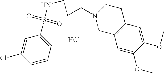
C1(S(=O)(=O)NCCCN2CC3=C(CC2)C=C(OC)C(OC)=C3)=CC=CC(Cl)=C1.Cl
